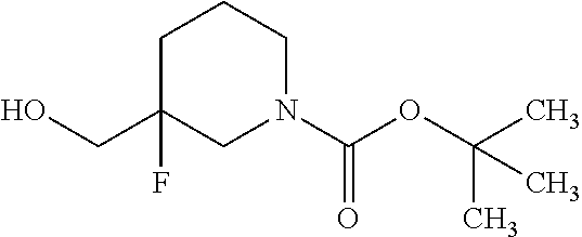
OCC1(F)CN(C(OC(C)(C)C)=O)CCC1
